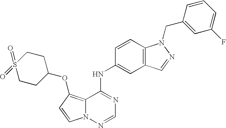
C12=C(OC3CCS(=O)(=O)CC3)C=CN1N=CN=C2NC1=CC2=C(C=C1)N(CC1=CC(F)=CC=C1)N=C2
